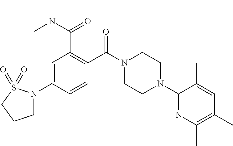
C1=C(N2CCCS2(=O)=O)C=CC(C(N2CCN(C3=NC(C)=C(C)C=C3C)CC2)=O)=C1C(=O)N(C)C
